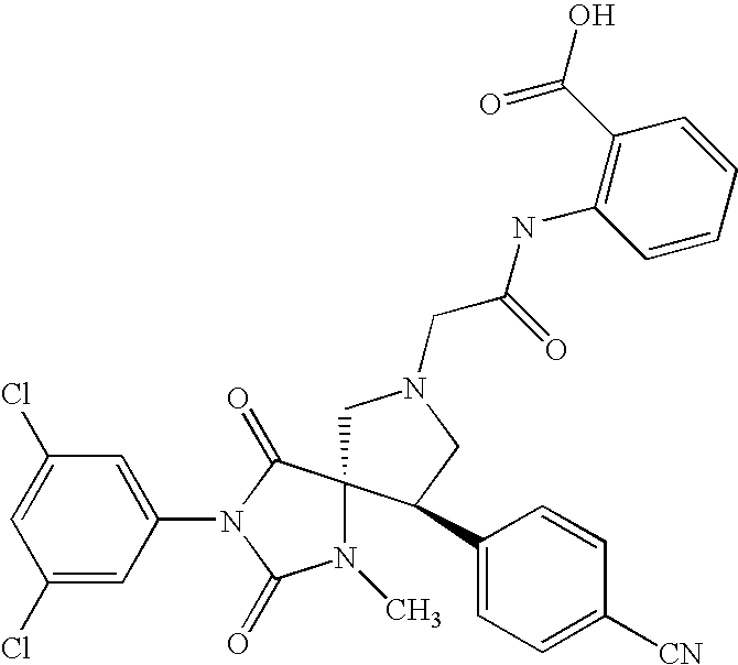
C1(Cl)=CC(N2C(=O)N(C)C3(C2=O)CN(CC(=O)NC2=C(C(O)=O)C=CC=C2)CC3C2=CC=C([CN])C=C2)=CC(Cl)=C1
